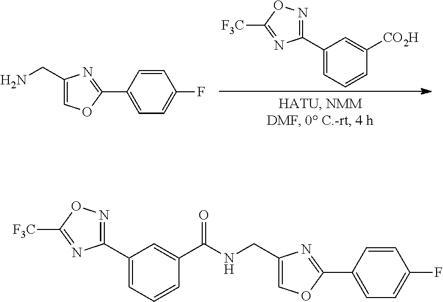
C1(C2=CC=CC([CO2H])=C2)=NOC([F3C])=N1.C1(C2=CC=C(F)C=C2)=NC(CN)=CO1.C1(C2=CC=CC(C(NCC3=COC(C4=CC=C(F)C=C4)=N3)=O)=C2)=NOC([F3C])=N1
